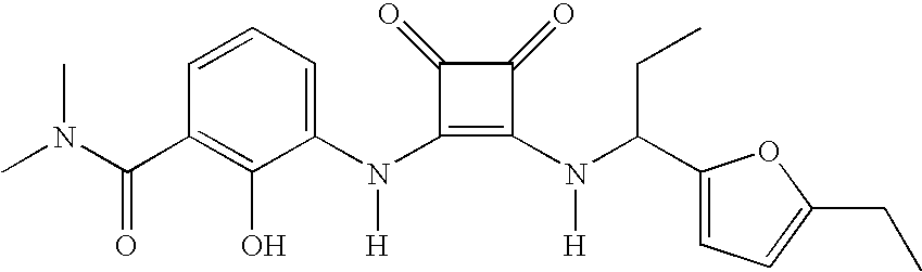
C(C1=C(O)C(N(C2=C(N(C(C3=CC=C(CC)O3)CC)[H])C(=O)C2=O)[H])=CC=C1)(=O)N(C)C
